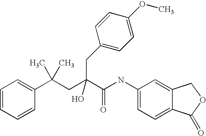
C1=CC=CC(C(CC(C(NC2=CC=C3C(=C2)COC3=O)=O)(O)CC2=CC=C(OC)C=C2)(C)C)=C1
